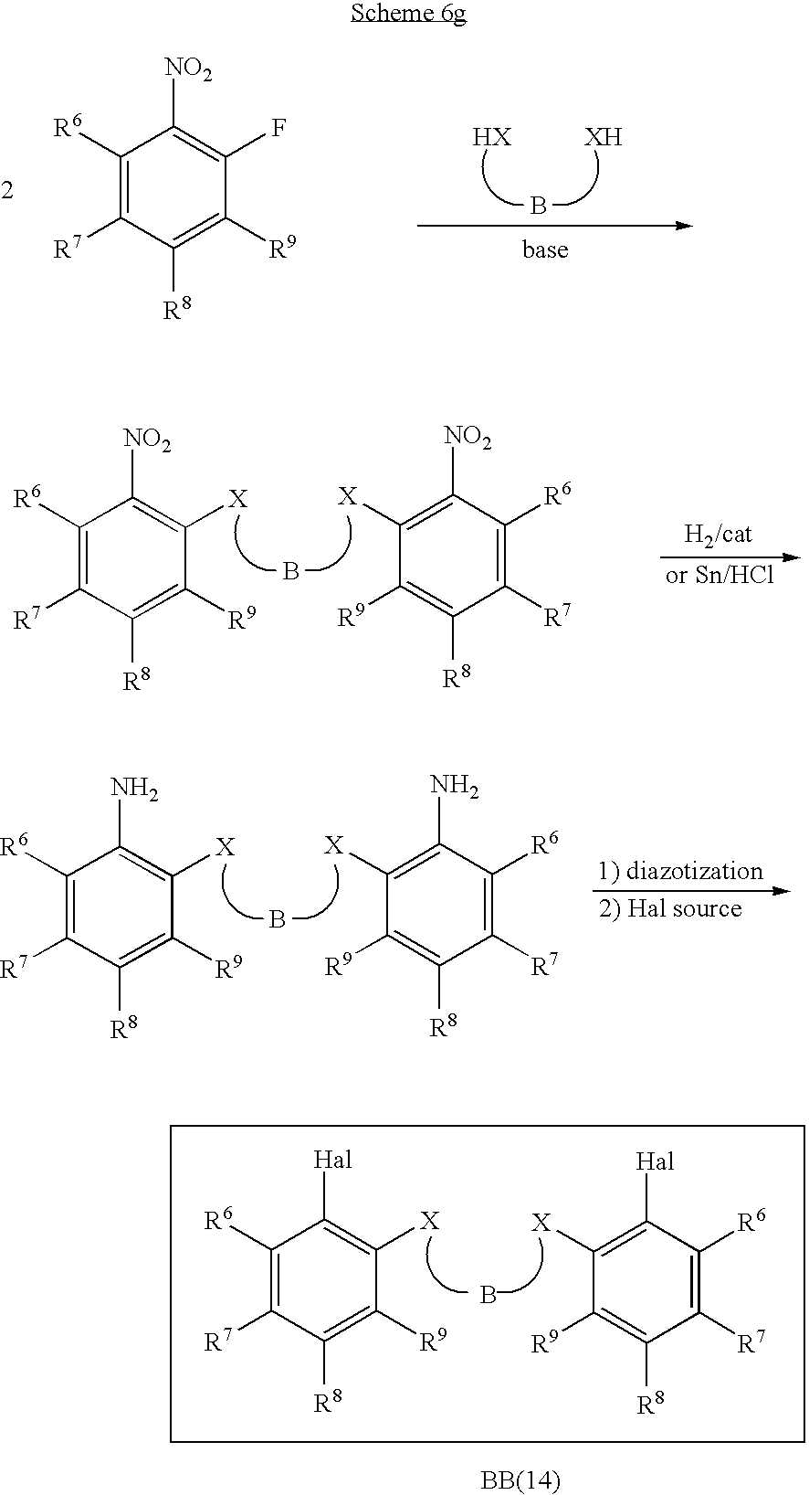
B.C1([R6])=C([R7])C([R8])=C([R9])C([X])=C1[Hal].C1([R6])=C([R7])C([R8])=C([R9])C([X])=C1[Hal].C1([R6])=C([R7])C([R8])=C([R9])C(F)=C1[NO2].B.B.C1([R6])=C([R7])C([R8])=C([R9])C([X])=C1[NO2].C1([X])=C([NO2])C([R6])=C([R7])C([R8])=C1[R9].B.C1([R6])=C([R7])C([R8])=C([R9])C([X])=C1N.C1([X])=C(N)C([R6])=C([R7])C([R8])=C1[R9]
